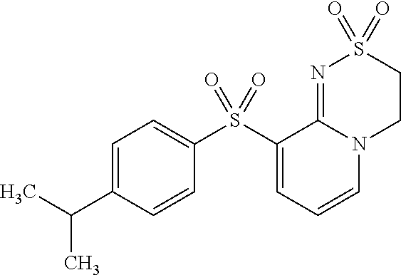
C1=C(C(C)C)C=CC(S(C2=CC=CN3C2=NS(=O)(=O)CC3)(=O)=O)=C1
